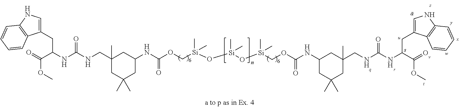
C1C(C)(C)CC(NC(OC[Si](O[Si](O[Si](COC(NC2CC(C)(C)CC(C)(CNC(NC(C(=O)OC)CC3=CNC4=C3C=CC=C4)=O)C2)=O)(C)C)(C)C)(C)C)=O)CC1(C)CNC(NC(CC1=CNC2=C1C=CC=C2)C(=O)OC)=O
